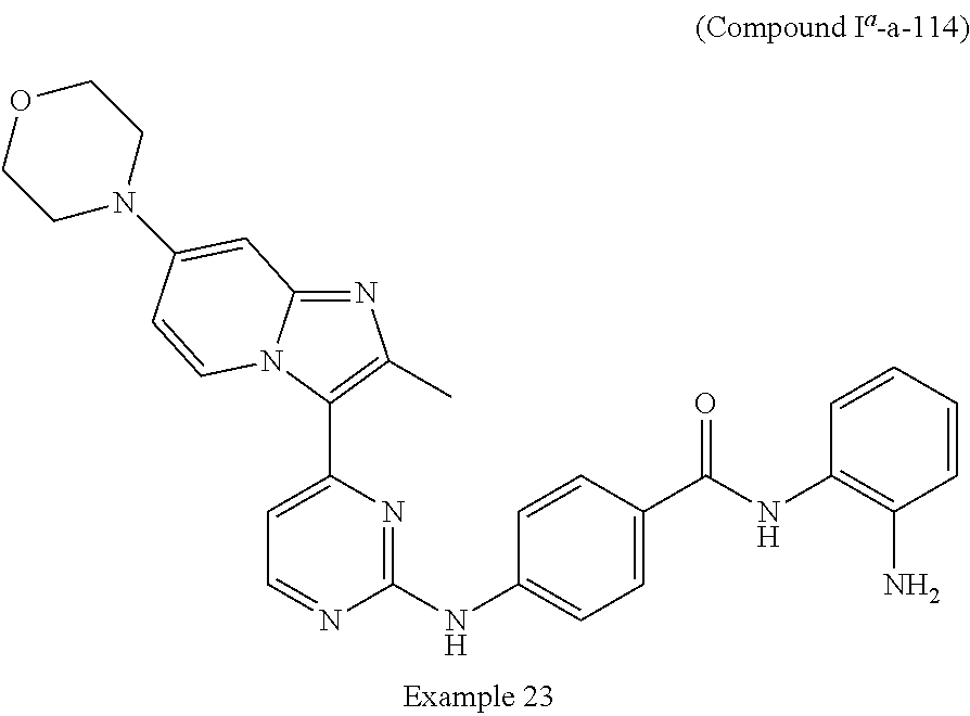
C1(NC2=CC=C(C(NC3=C(N)C=CC=C3)=O)C=C2)=NC(C2=C(C)N=C3N2C=CC(N2CCOCC2)=C3)=CC=N1
